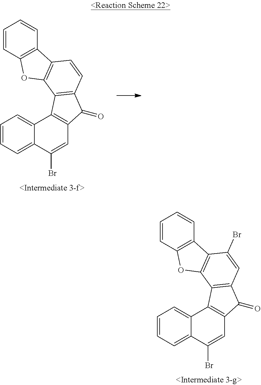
C1=CC=C2C(=C1)C1=C(C=C2Br)C(=O)C2=C1C1=C(C=C2)C2=C(O1)C=CC=C2.C1=CC=C2C(=C1)C1=C(C=C2Br)C(=O)C2=C1C1=C(C(Br)=C2)C2=C(O1)C=CC=C2
